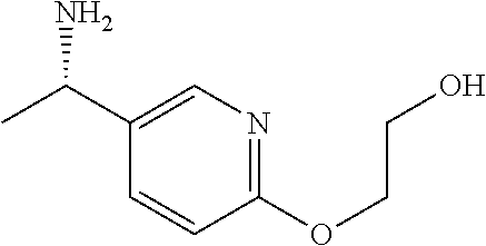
C1(OCCO)=NC=C(C(C)N)C=C1
